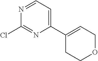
C1(C2=CCOCC2)=CC=NC(Cl)=N1
